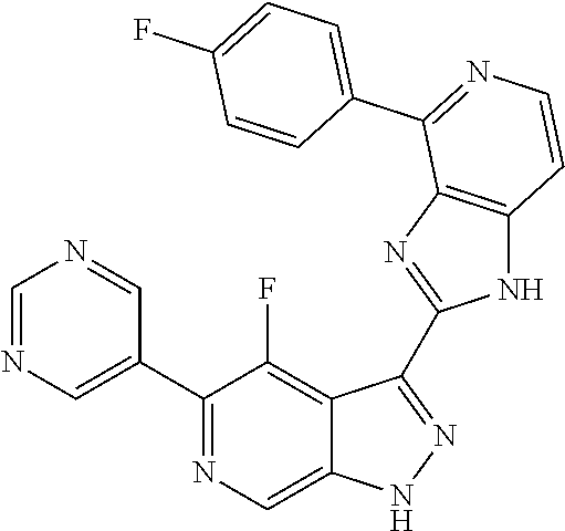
C1=NC=C(C2=NC=C3C(=C2F)C(C2=NC4=C(N2)C=CN=C4C2=CC=C(F)C=C2)=NN3)C=N1
